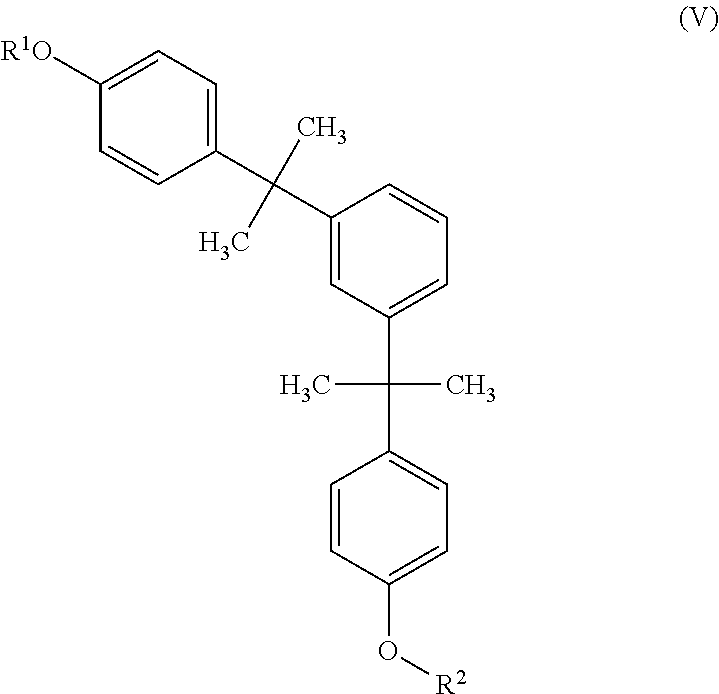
C1(C(C2=CC=C([R1O])C=C2)(C)C)=CC(C(C2=CC=C(O[R2])C=C2)(C)C)=CC=C1
